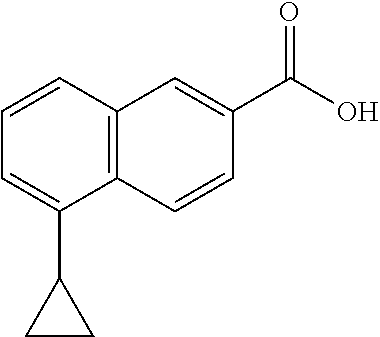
C12=C(C=CC=C1C1CC1)C=C(C(O)=O)C=C2
